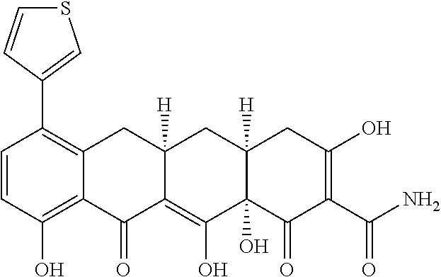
C1=CC(O)=C2C(=C1C1=CSC=C1)CC1([H])C(=C(O)C3(O)C([H])(C1)CC(O)=C(C(N)=O)C3=O)C2=O
